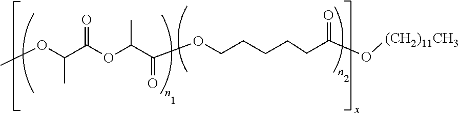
C(C)(OC)C(OC(C(OCCCCCC(O[(CH2)11CH3])=O)=O)C)=O
